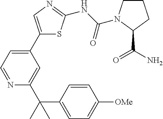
C1(C2=CC=NC(C(C)(C)C3=CC=C([OMe])C=C3)=C2)=CN=C(NC(=O)N2CCCC2C(=O)N)S1
